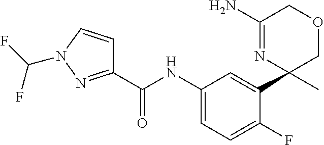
C1(C(NC2=CC=C(F)C(C3(C)COCC(N)=N3)=C2)=O)=NN(C(F)F)C=C1
